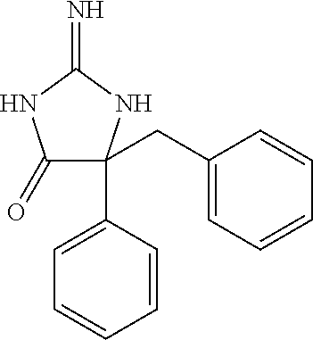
C1(=O)C(CC2=CC=CC=C2)(C2=CC=CC=C2)NC(=N)N1
